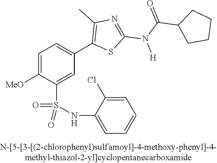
C1=C([OMe])C(S(NC2=CC=CC=C2Cl)(=O)=O)=CC(C2=C(C)N=C(N([H])C(=O)C3CCCC3)S2)=C1
